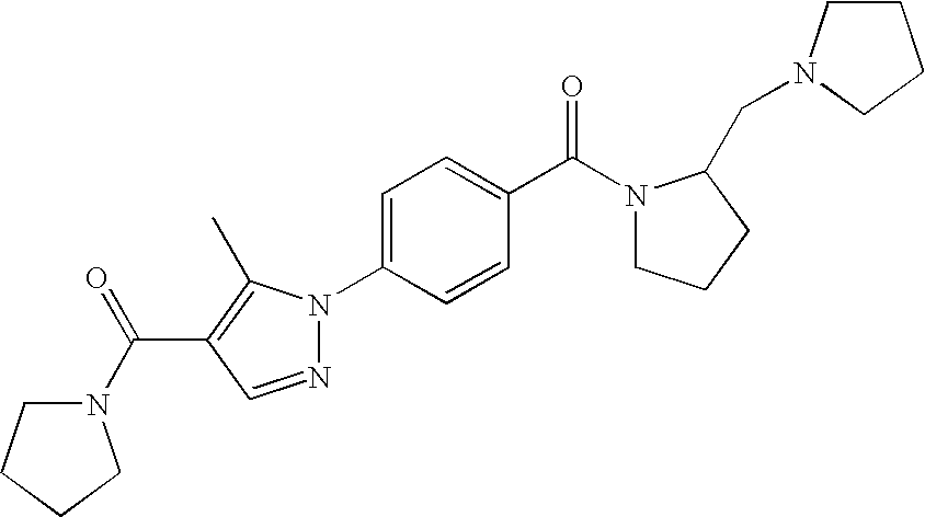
C1CN(CC2N(C(C3=CC=C(N4N=CC(C(N5CCCC5)=O)=C4C)C=C3)=O)CCC2)CC1
